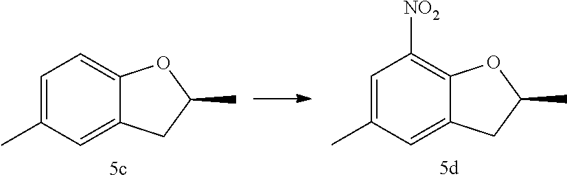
C1=C(C)C=C2C(=C1)OC(C)C2.C1=C(C)C=C2C(=C1[NO2])OC(C)C2
